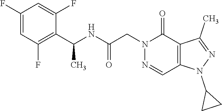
C1(F)=CC(F)=C(C(NC(CN2C(=O)C3=C(C=N2)N(C2CC2)N=C3C)=O)C)C(F)=C1
